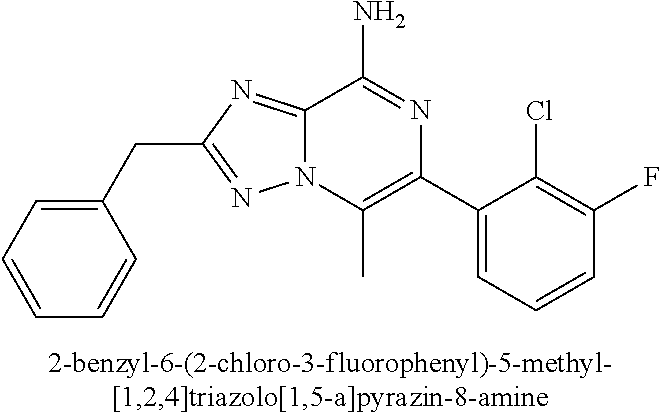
C1(CC2=NN3C(=N2)C(N)=NC(C2=CC=CC(F)=C2Cl)=C3C)=CC=CC=C1
